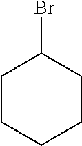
C1CCCCC1Br
